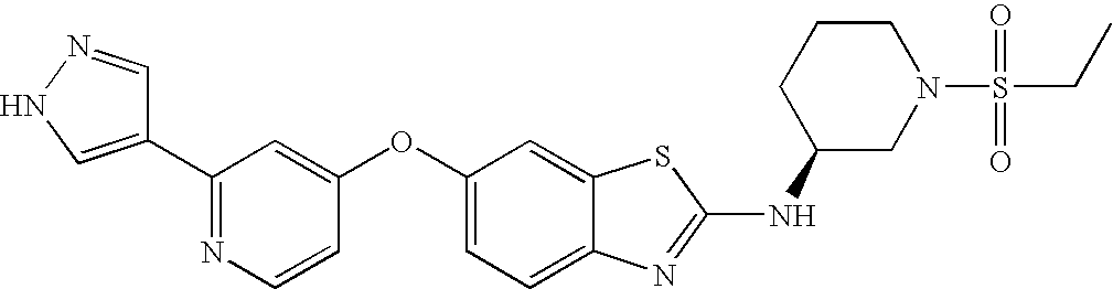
N1=C(C2=CNN=C2)C=C(OC2=CC=C3C(=C2)SC(NC2CN(S(CC)(=O)=O)CCC2)=N3)C=C1
